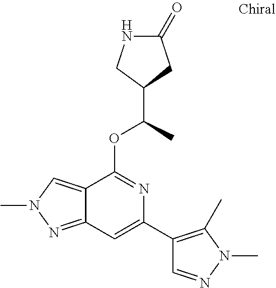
N1C(=O)CC(C(C)OC2=NC(C3=C(C)N(C)N=C3)=CC3=NN(C)C=C23)C1
